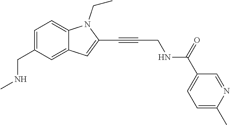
C1=C(CNC)C=C2C(=C1)N(CC)C(C#CCNC(=O)C1=CC=C(C)N=C1)=C2
